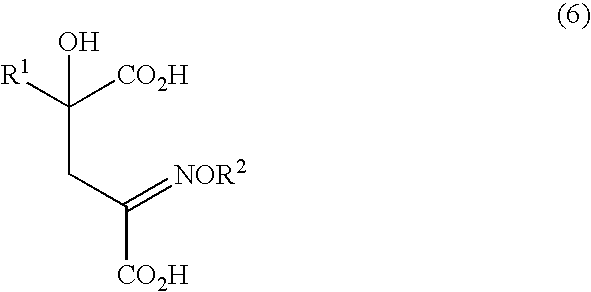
[R1]C([CO2H])(CC([CO2H])=[NOR2])O
